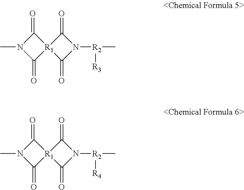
C1(=O)N(C)C(=O)[R1]12C(=O)N([R2]([R3])C)C2=O.C1(=O)N(C)C(=O)[R1]12C(=O)N([R2]([R4])C)C2=O
